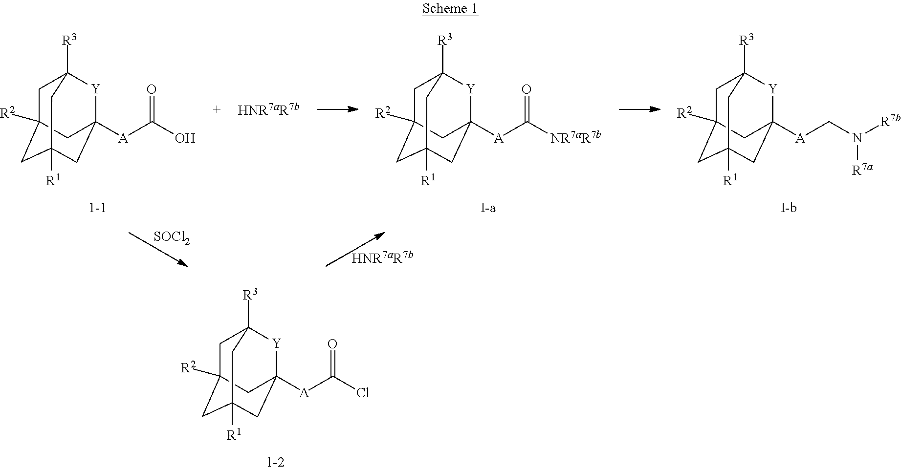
C1C2([R2])CC3([R1])CC([A]C(Cl)=O)([Y]C1([R3])C3)C2.[SOCl2].[HNR7aR7b].C1C2([R2])CC3([R1])CC([A]C(O)=O)([Y]C1([R3])C3)C2.C1C2([R2])CC3([R1])CC([A]CN([R7b])[R7a])([Y]C1([R3])C3)C2.C1C2([R2])CC3([R1])CC([A]C([NR7aR7b])=O)([Y]C1([R3])C3)C2
